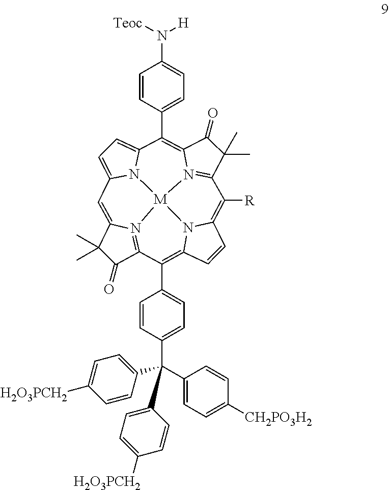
C1(C)(C)C(=O)C2=N3C1=CC1=CC=C4C(C5=CC=C(N([Teoc])[H])C=C5)=C5C(=O)C(C)(C)C6=N5[M]3(N14)N1C(=C6[R])C=CC1=C2C1=CC=C(C(C2=CC=C([CH2PO3H2])C=C2)(C2=CC=C([H2O3PCH2])C=C2)C2=CC=C([H2O3PCH2])C=C2)C=C1
